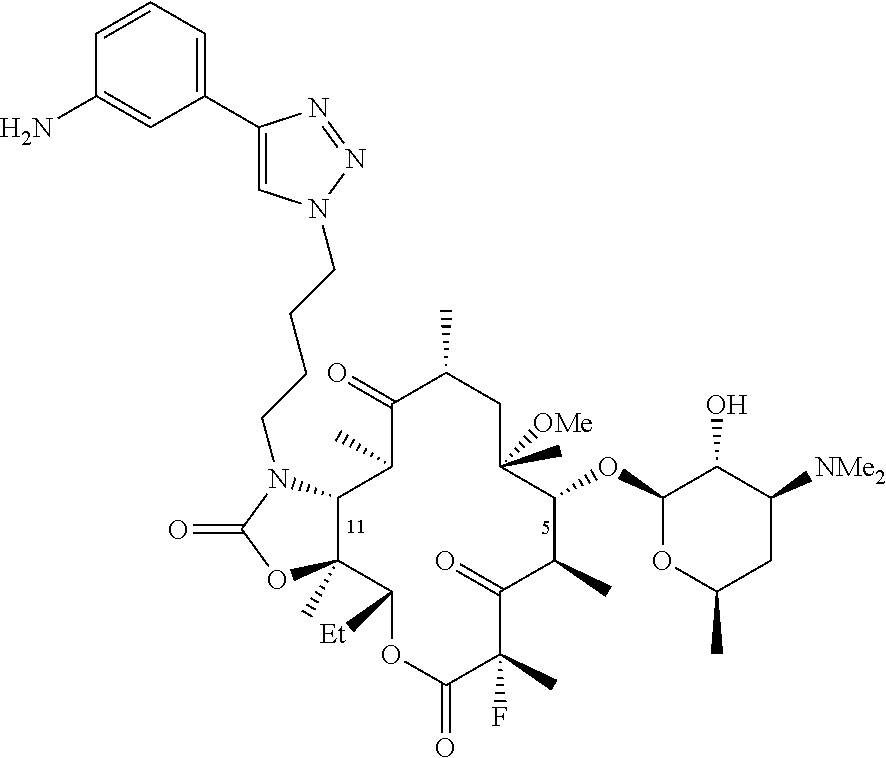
C12C(C)(C([Et])OC(=O)C(C)(F)C(=O)C(C)C(OC3OC(C)CC([NMe2])C3O)C([OMe])(C)CC(C)C(=O)C1C)OC(=O)N2CCCCN1C=C(C2=CC=CC(N)=C2)N=N1
